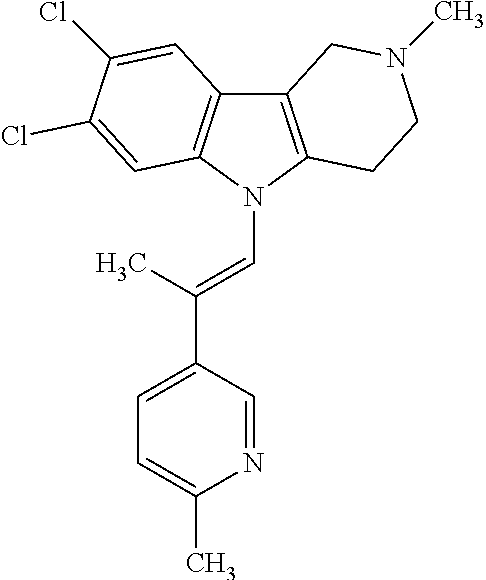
C12=C(N(C=C(C3=CC=C(C)N=C3)C)C3=C1C=C(Cl)C(Cl)=C3)CCN(C)C2
